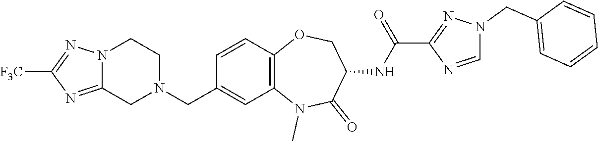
N1(C)C2=C(C=CC(CN3CC4=NC([F3C])=NN4CC3)=C2)OCC(NC(C2=NN(CC3=CC=CC=C3)C=N2)=O)C1=O
